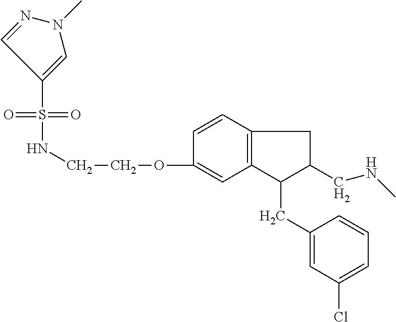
S(=O)(NCCOC1=CC2=C(C=C1)CC(CNC)C2CC1=CC(Cl)=CC=C1)(=O)C1=CN(C)N=C1
